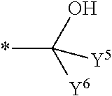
*C([Y5])([Y6])O
